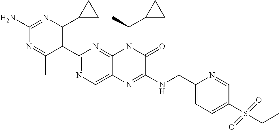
C1(C2=NC=C3C(=N2)N(C(C)C2CC2)C(=O)C(NCC2=CC=C(S(CC)(=O)=O)C=N2)=N3)=C(C2CC2)N=C(N)N=C1C
